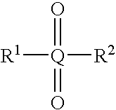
[R1][Q]([R2])(=O)=O
